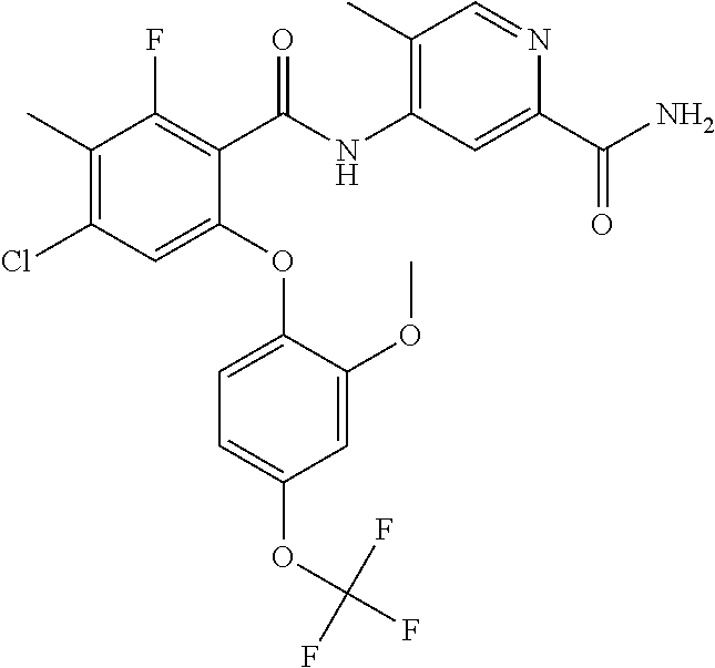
C1(C)=C(Cl)C=C(OC2=CC=C(OC(F)(F)F)C=C2OC)C(C(NC2=C(C)C=NC(C(N)=O)=C2)=O)=C1F
